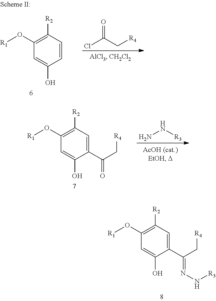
C1(O[R1])=C([R2])C=C(C(C[R4])=NN[R3])C(O)=C1.C1(O[R1])=C([R2])C=C(C(C[R4])=O)C(O)=C1.N(N)[R3].C1(O[R1])=C([R2])C=CC(O)=C1.O=C(C[R4])Cl
